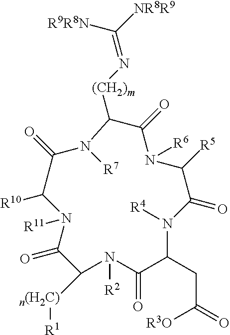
C(=N[(CH2)m]C1C(=O)N([R6])C([R5])C(=O)N([R4])C(CC(=O)[R3O])C(=O)N([R2])C([n(H2C)][R1])C(=O)N([R11])C([R10])C(=O)N1[R7])([NR8R9])[R9R8N]
